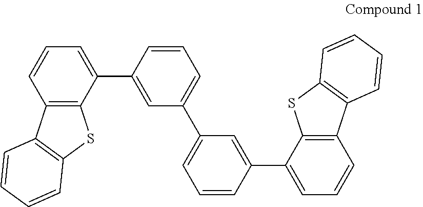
C1=CC=C(C2=CC(C3=CC=CC(C4=CC=CC5=C4SC4=C5C=CC=C4)=C3)=CC=C2)C2=C1C1=C(S2)C=CC=C1
